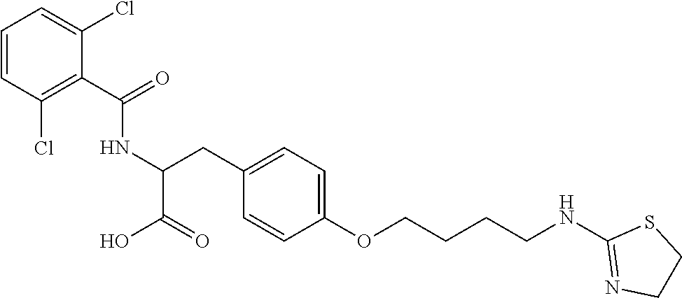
C(C1=C(Cl)C=CC=C1Cl)(=O)NC(CC1=CC=C(OCCCCNC2=NCCS2)C=C1)C(O)=O
